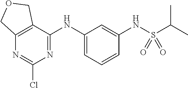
C1(Cl)=NC2=C(C(NC3=CC=CC(NS(C(C)C)(=O)=O)=C3)=N1)COC2
